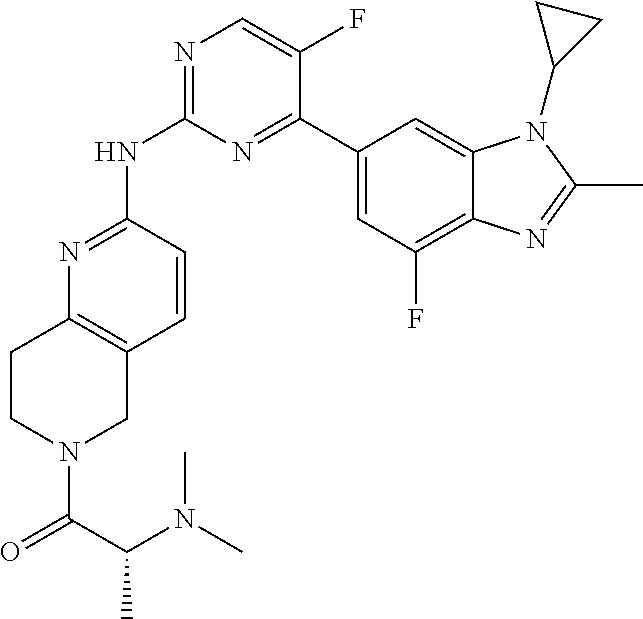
N1=C(NC2=NC=C(F)C(C3=CC(F)=C4C(=C3)N(C3CC3)C(C)=N4)=N2)C=CC2=C1CCN(C(C(N(C)C)C)=O)C2
